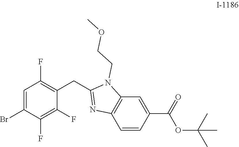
C1=C(Br)C(F)=C(F)C(CC2=NC3=C(N2CCOC)C=C(C(OC(C)(C)C)=O)C=C3)=C1F
